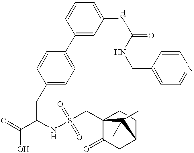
C1(C2=CC=C(CC(C(=O)O)NS(=O)(=O)CC34C(=O)CC(CC3)C4(C)C)C=C2)=CC(NC(=O)NCC2=CC=NC=C2)=CC=C1
